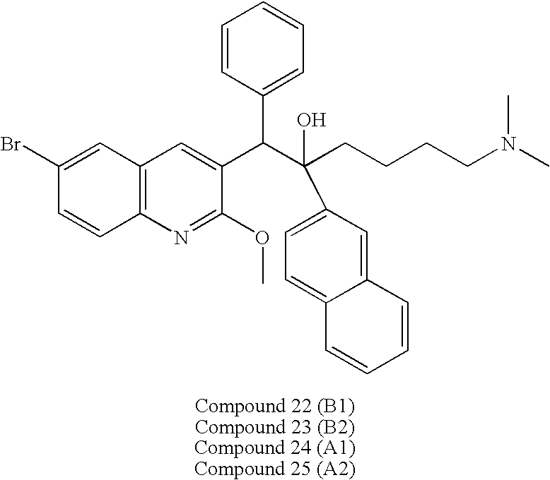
C1=CC(C(C(CCCCN(C)C)(O)C2=CC=C3C(=C2)C=CC=C3)C2=CC3=C(N=C2OC)C=CC(Br)=C3)=CC=C1
